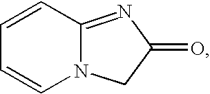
C1=CC2=NC(=O)CN2C=C1
